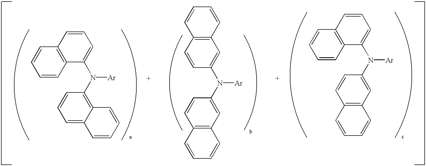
C1=CC2=C(C=C1)C=CC=C2N(C1=C2C(=CC=C1)C=CC=C2)[Ar].C12=C(C=CC=C1)C=C(N([Ar])C1=CC3=C(C=C1)C=CC=C3)C=C2.C1=CC2=C(C=C1)C=CC=C2N([Ar])C1=CC2=C(C=C1)C=CC=C2
